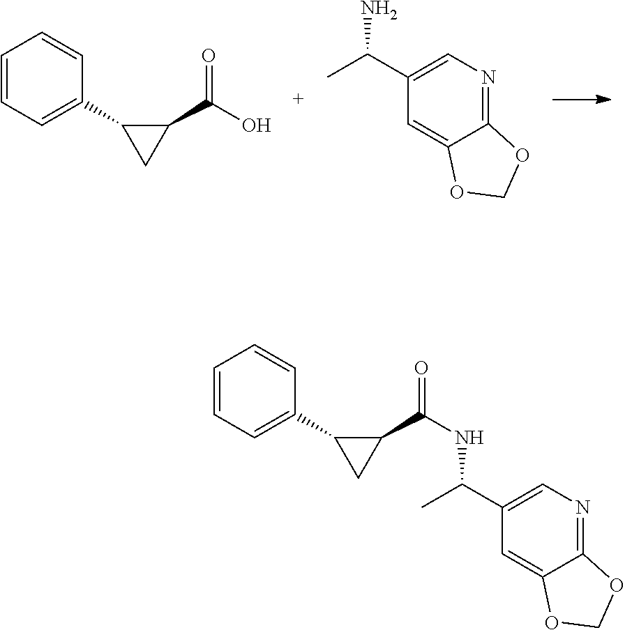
C1=CC=C(C2CC2C(=O)O)C=C1.C12=NC=C(C(C)N)C=C1OCO2.C1=CC=C(C2CC2C(=O)NC(C2=CN=C3C(=C2)OCO3)C)C=C1
